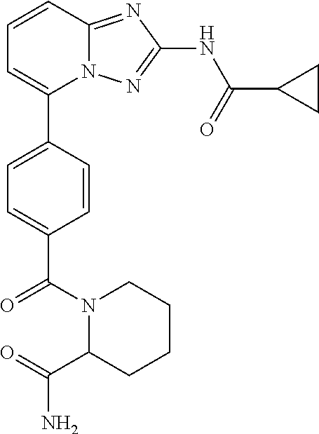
C1=CC2=NC(NC(=O)C3CC3)=NN2C(C2=CC=C(C(N3C(C(=O)N)CCCC3)=O)C=C2)=C1
